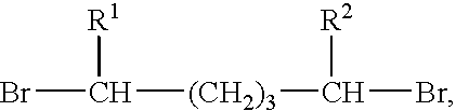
BrC([(CH2)3]C(Br)[R2])[R1]
